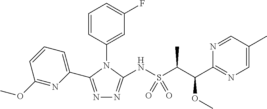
N1=C(C2=CC=CC(OC)=N2)N(C2=CC(F)=CC=C2)C(NS(C(C(C2=NC=C(C)C=N2)OC)C)(=O)=O)=N1
